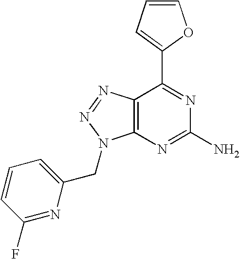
C1=CC=C(C2=NC(N)=NC3=C2N=NN3CC2=CC=CC(F)=N2)O1
